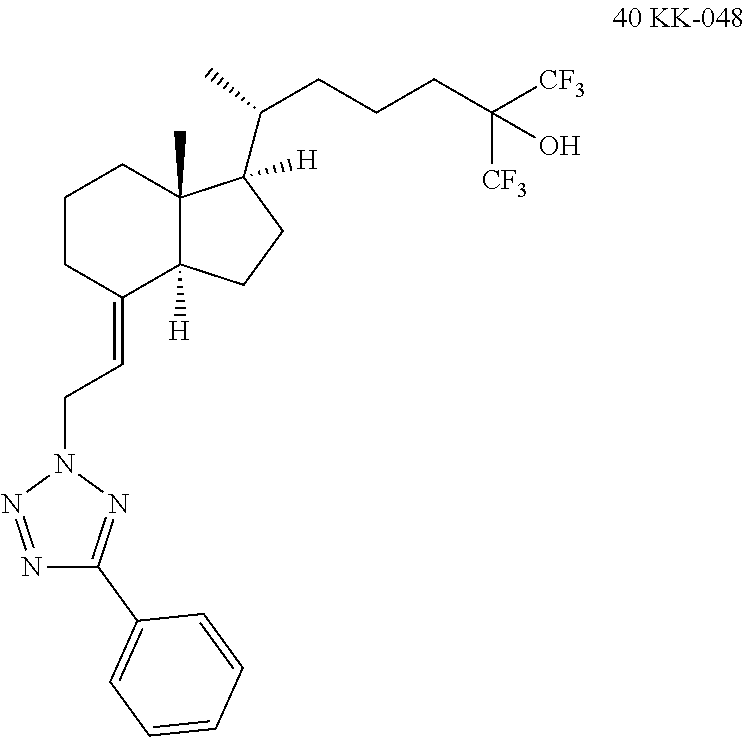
C1CC(=CCN2N=NC(C3=CC=CC=C3)=N2)C2([H])C(C)(C1)C([H])(C(CCCC([CF3])([CF3])O)C)CC2
